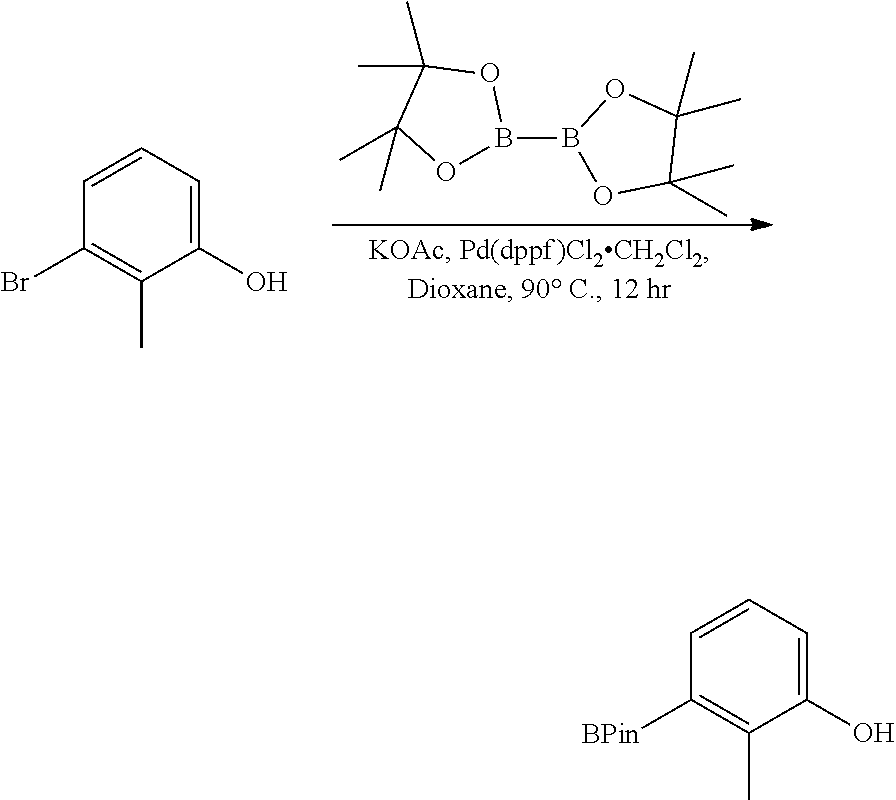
C1(C)(C)C(C)(C)OB(B2OC(C)(C)C(C)(C)O2)O1.C1(O)=CC=CC(Br)=C1C.C1(O)=CC=CC([BPin])=C1C
